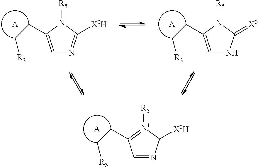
C1=C(CC[R3])N([R5])C([X0H])=N1.[A].C1=C(CC[R3])N([R5])C(=[X0])N1.[A].C1=NC([X0H])[N+]([R5])=C1CC[R3].[A]
